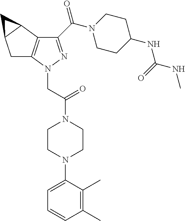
C1C2=C(C3C1C3)C(C(N1CCC(NC(NC)=O)CC1)=O)=NN2CC(N1CCN(C2=CC=CC(C)=C2C)CC1)=O
